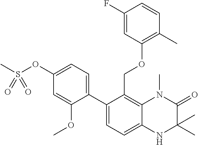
C12=C(COC3=C(C)C=CC(F)=C3)C(C3=CC=C(OS(C)(=O)=O)C=C3OC)=CC=C1NC(C)(C)C(=O)N2C
